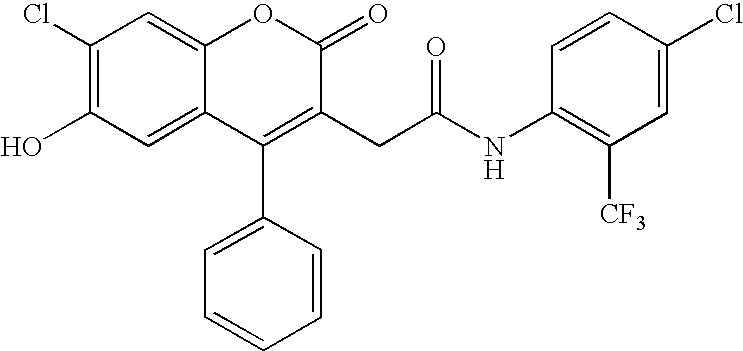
OC1=C(Cl)C=C2C(=C1)C(C1=CC=CC=C1)=C(CC(=O)NC1=C([CF3])C=C(Cl)C=C1)C(=O)O2
